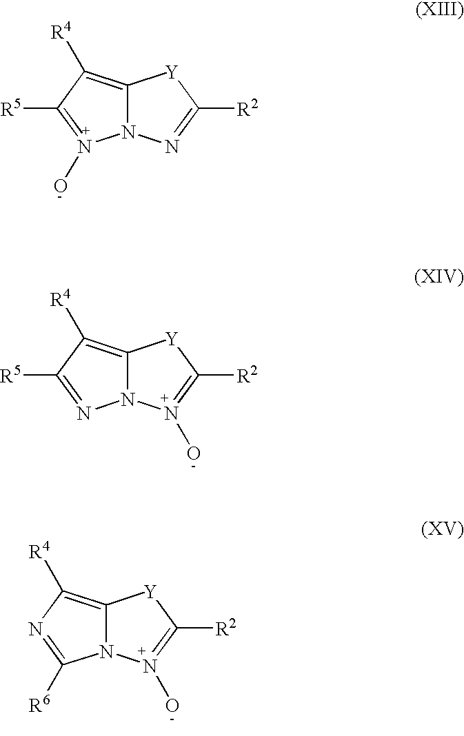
C12=C([R4])C([R5])=N(O)N1N=C([R2])[Y]2.C12=C([R4])C([R5])=NN1N(O)=C([R2])[Y]2.C12=C([R4])N=C([R6])N1N(O)=C([R2])[Y]2
